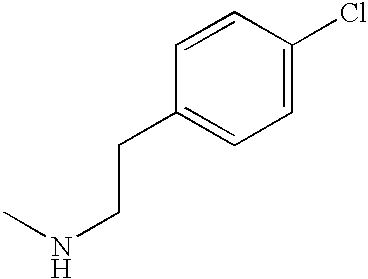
C1=CC(CCNC)=CC=C1Cl
